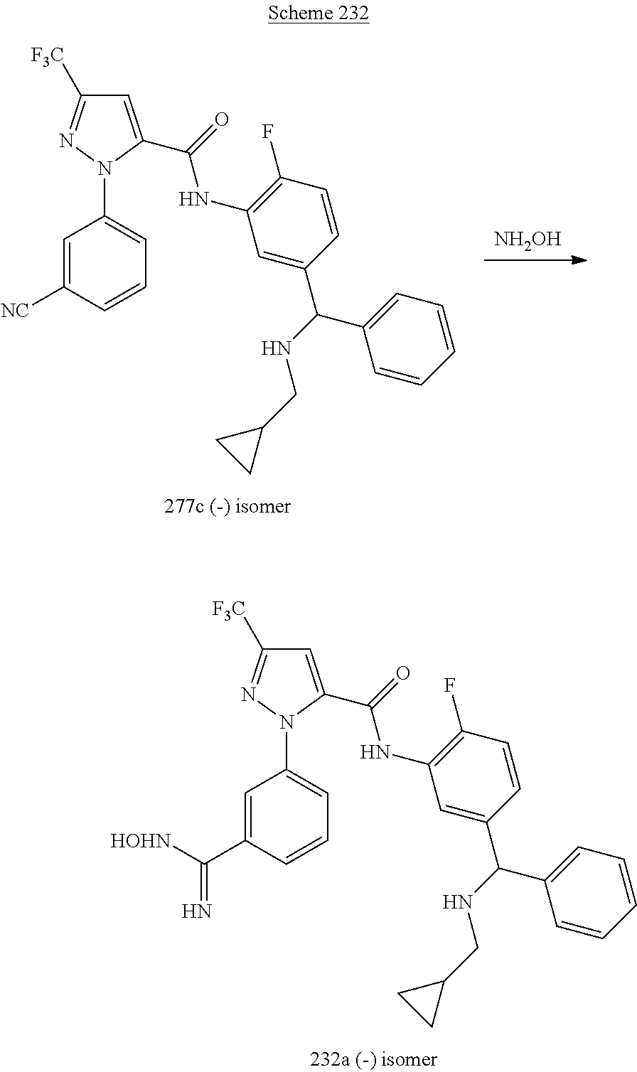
[NH2OH].C1=C(C(=O)NC2=C(F)C=CC(C(NCC3CC3)C3=CC=CC=C3)=C2)N(C2=CC=CC([NC])=C2)N=C1[F3C].C1=C(C(=O)NC2=C(F)C=CC(C(NCC3CC3)C3=CC=CC=C3)=C2)N(C2=CC=CC(C([HOHN])=N)=C2)N=C1[F3C]
